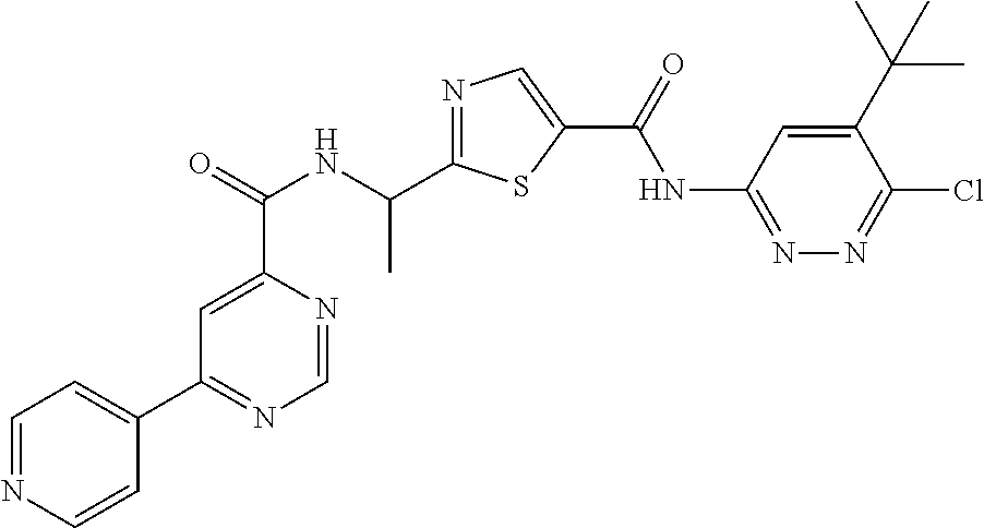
C1=NC(C(=O)NC(C2=NC=C(C(=O)NC3=NN=C(Cl)C(C(C)(C)C)=C3)S2)C)=CC(C2=CC=NC=C2)=N1
